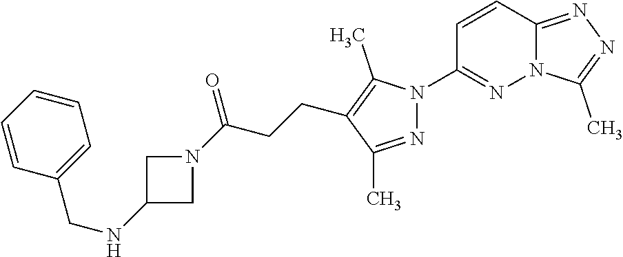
C12=NN=C(C)N1N=C(N1N=C(C)C(CCC(N3CC(NCC4=CC=CC=C4)C3)=O)=C1C)C=C2
